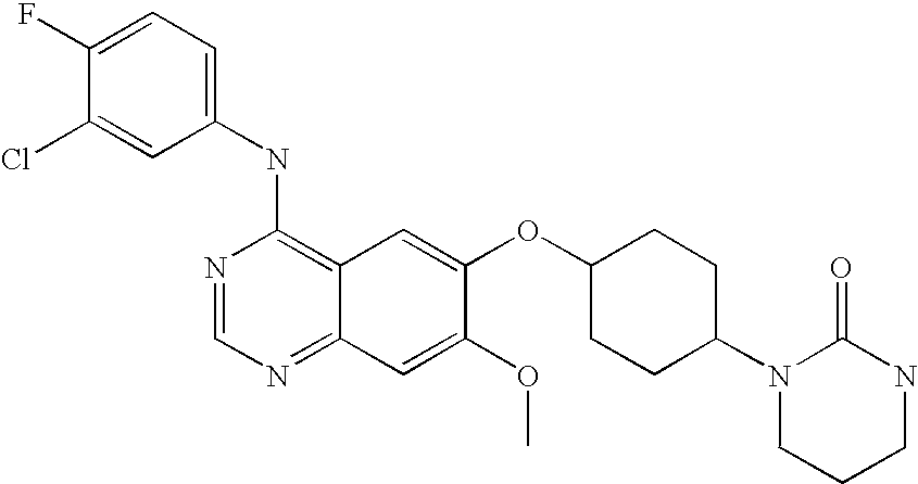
C1=C(Cl)C(F)=CC=C1NC1=C2C(=NC=N1)C=C(OC)C(OC1CCC(N3CCCNC3=O)CC1)=C2
